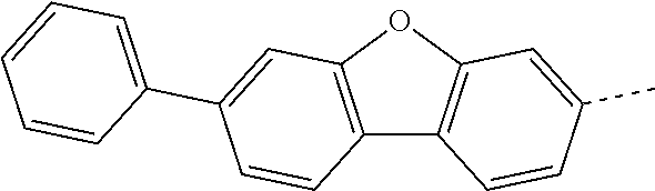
C12=C(OC3=C1C=CC(C)=C3)C=C(C1=CC=CC=C1)C=C2
